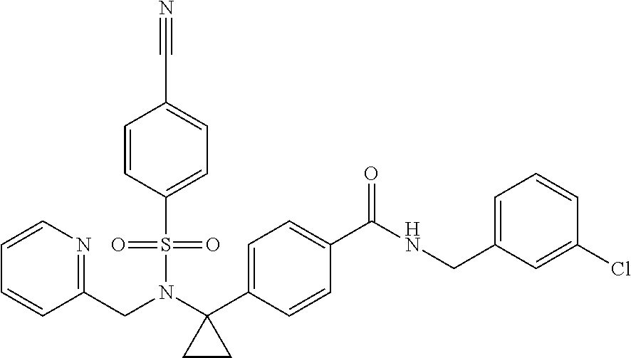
C1=CN=C(CN(C2(C3=CC=C(C(NCC4=CC=CC(Cl)=C4)=O)C=C3)CC2)S(=O)(=O)C2=CC=C(C#N)C=C2)C=C1
